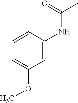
C1=C(OC)C=C(NC(C)=O)C=C1
